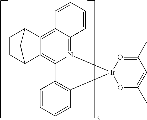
C1=CC=CC2=C1C1=C3C(=C4C(=N1[Ir]21OC(C)=CC(C)=O1)C=CC=C4)C1CCC3C1
